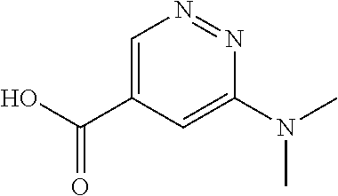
C1=C(C(O)=O)C=C(N(C)C)N=N1
